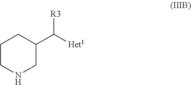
C1CNCC(C([Het1])[R3])C1
